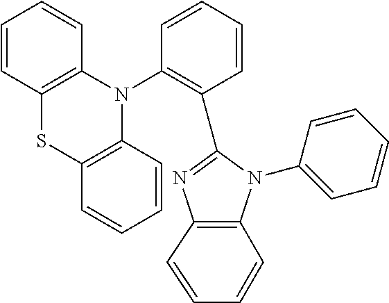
C1=CC=CC(N2C3=C(SC4=C2C=CC=C4)C=CC=C3)=C1C1=NC2=C(N1C1=CC=CC=C1)C=CC=C2
